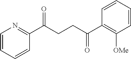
C1(C(CCC(C2=C([OMe])C=CC=C2)=O)=O)=NC=CC=C1
